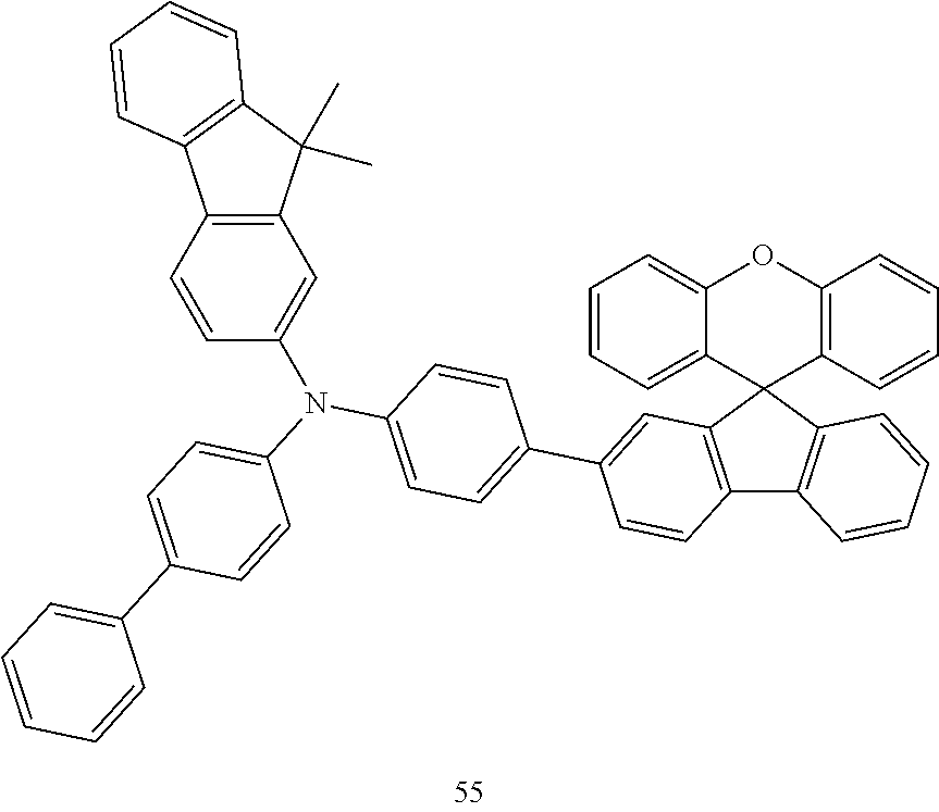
C12=C(C3(C4=C1C=CC=C4)C1=C(OC4=CC=CC=C34)C=CC=C1)C=C(C1=CC=C(N(C3=CC4=C(C=C3)C3=C(C4(C)C)C=CC=C3)C3=CC=C(C4=CC=CC=C4)C=C3)C=C1)C=C2
